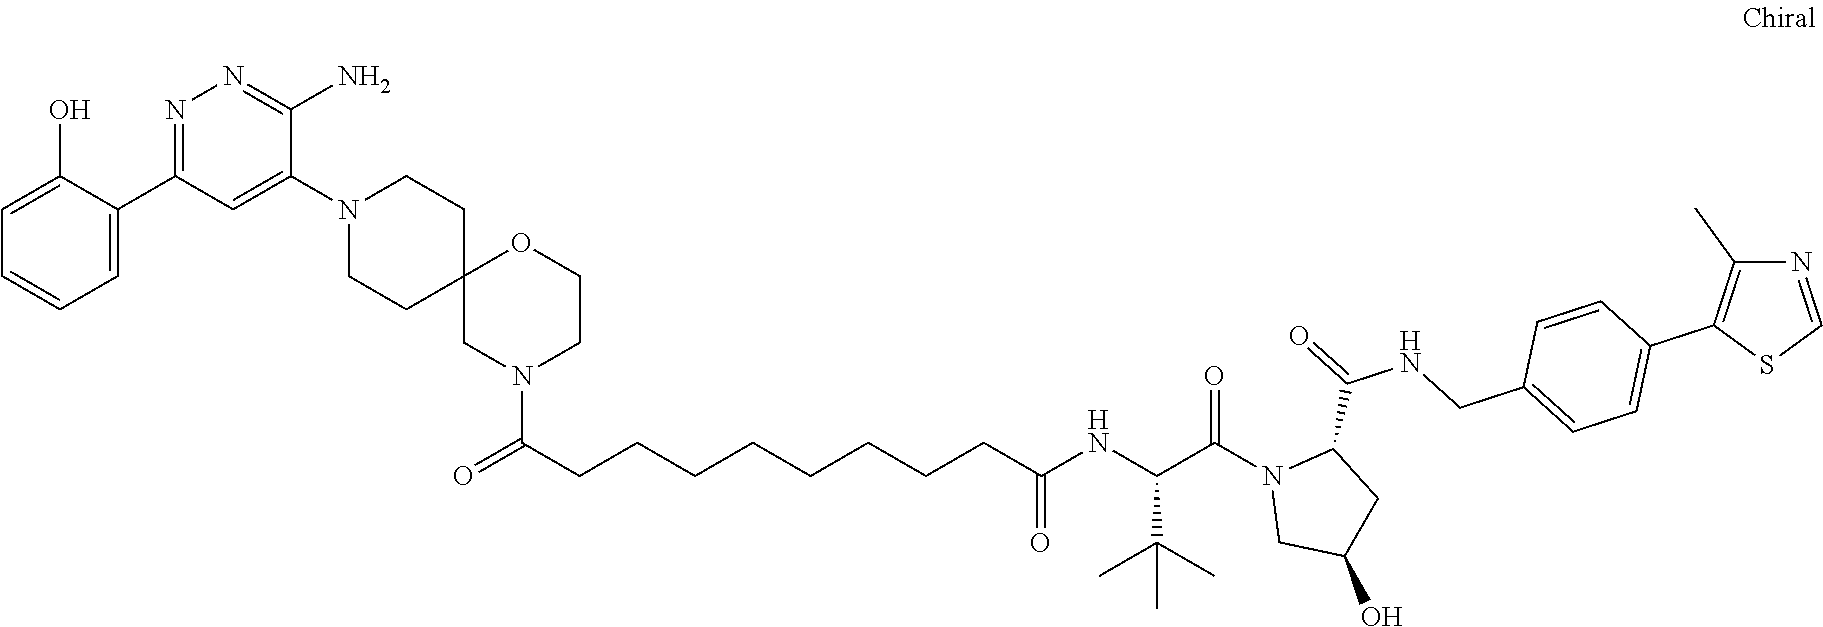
C1(O)=CC=CC=C1C1=NN=C(N)C(N2CCC3(CC2)CN(C(CCCCCCCCC(NC(C(N2CC(O)CC2C(NCC2=CC=C(C4=C(C)N=CS4)C=C2)=O)=O)C(C)(C)C)=O)=O)CCO3)=C1
